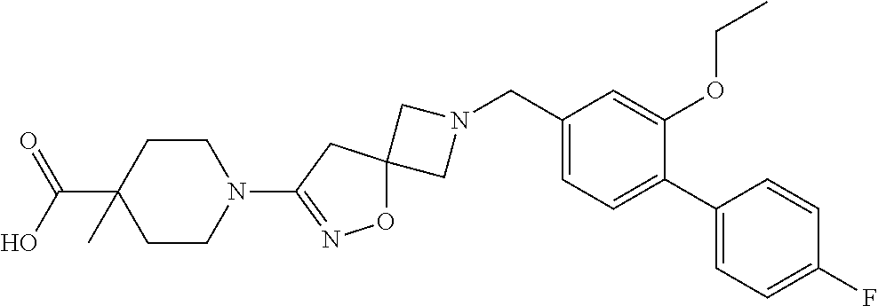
C1N(CC2=CC=C(C3=CC=C(F)C=C3)C(OCC)=C2)CC12ON=C(N1CCC(C(=O)O)(C)CC1)C2
